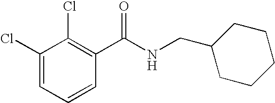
C1=CC=C(Cl)C(Cl)=C1C(NCC1CCCCC1)=O
